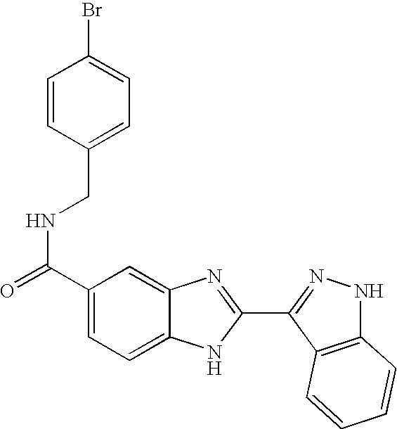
C1(C(=O)NCC2=CC=C(Br)C=C2)=CC=C2C(=C1)N=C(C1=NNC3=C1C=CC=C3)N2
